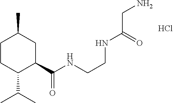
C1CC(C(C)C)C(C(NCCNC(CN)=O)=O)CC1C.Cl
